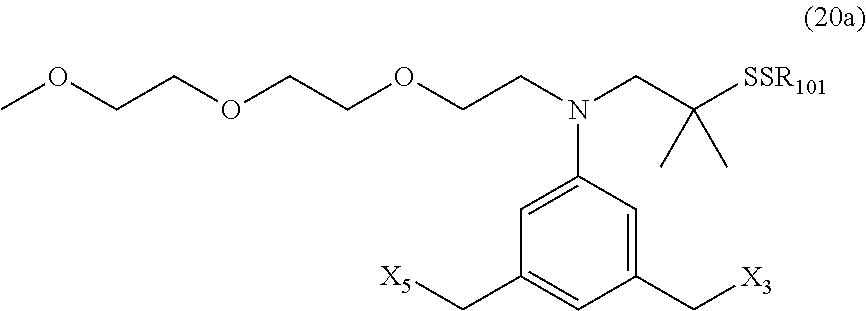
C1(C[X3])=CC(N(CCOCCOCCOC)CC([SSR101])(C)C)=CC(C[X5])=C1
